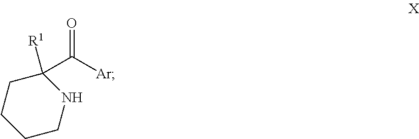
C1(C([Ar])=O)([R1])CCCCN1
